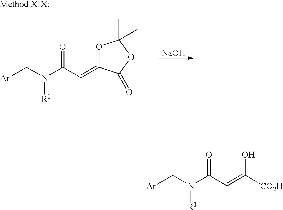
N(C(C=C([CO2H])O)=O)([R1])C[Ar].N(C(C=C1OC(C)(C)OC1=O)=O)([R1])C[Ar].[NaOH]
